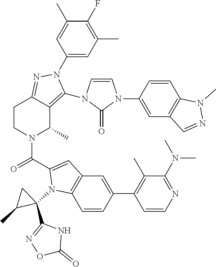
C1(F)=C(C)C=C(N2C(N3C=CN(C4=CC5=C(C=C4)N(C)N=C5)C3=O)=C3C(C)N(C(=O)C4=CC5=C(C=CC(C6=C(C)C(N(C)C)=NC=C6)=C5)N4C4(C5=NOC(=O)N5)CC4C)CCC3=N2)C=C1C
